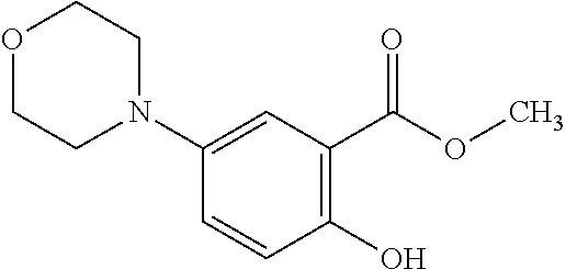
C1=CC(O)=C(C(OC)=O)C=C1N1CCOCC1
